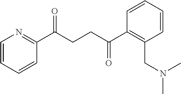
C1(C(CCC(C2=C(CN(C)C)C=CC=C2)=O)=O)=NC=CC=C1
